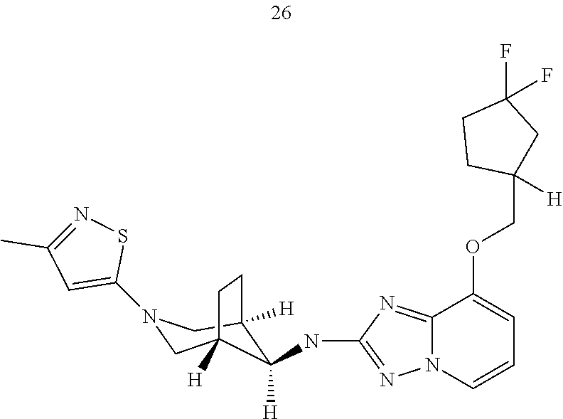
C12=NC(NC3([H])C4([H])CN(C5=CC(C)=NS5)CC3([H])CC4)=NN1C=CC=C2OCC1([H])CC(F)(F)CC1
